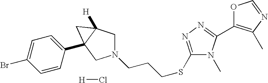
C1(C2=NN=C(SCCCN3CC4([H])C(C5=CC=C(Br)C=C5)(C3)C4)N2C)=C(C)N=CO1.[H]Cl
